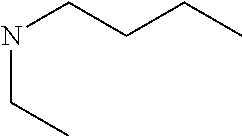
C(NCC)CCC
